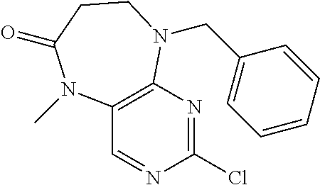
C12=C(N=C(Cl)N=C1)N(CC1=CC=CC=C1)CCC(=O)N2C
